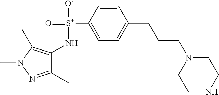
C1(N[S+](=O)([O-])C2=CC=C(CCCN3CCNCC3)C=C2)=C(C)N(C)N=C1C
